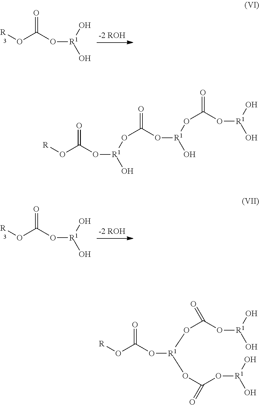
[R]OC(O[R1](OC(O[R1](O)OC(O[R1](O)O)=O)=O)O)=O.[R]OC(O[R1](OC(O[R1](O)O)=O)OC(O[R1](O)O)=O)=O.[R]OC(O[R1](O)O)=O.[R]OC(O[R1](O)O)=O
